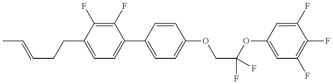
C1=C(CCC=CC)C(F)=C(F)C(C2=CC=C(OCC(OC3=CC(F)=C(F)C(F)=C3)(F)F)C=C2)=C1
